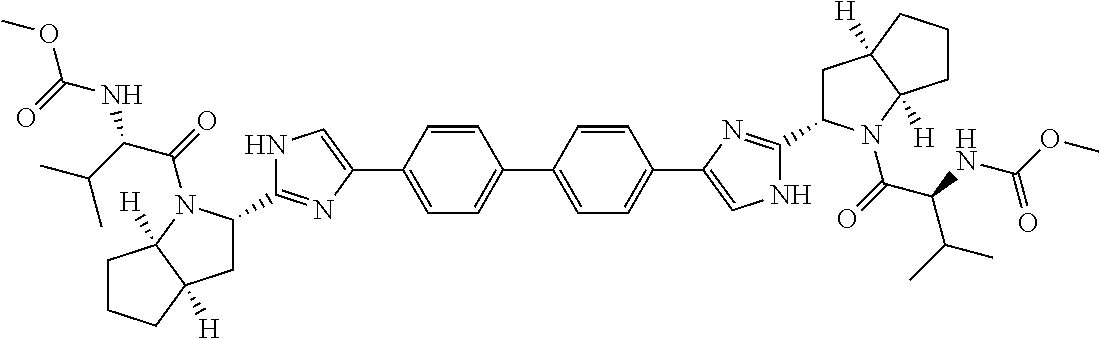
C1=CC(C2=CNC(C3CC4([H])CCCC4([H])N3C(=O)C(C(C)C)NC(OC)=O)=N2)=CC=C1C1=CC=C(C2=CNC(C3CC4([H])C([H])(N3C(=O)C(NC(OC)=O)C(C)C)CCC4)=N2)C=C1
